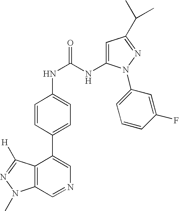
N(C(NC1=CC=C(C2=CN=CC3=C2C([H])=NN3C)C=C1)=O)C1=CC(C(C)C)=NN1C1=CC=CC(F)=C1
